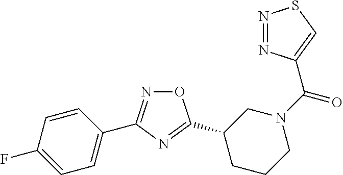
O1N=C(C2=CC=C(F)C=C2)N=C1C1CCCN(C(=O)C2=CSN=N2)C1
